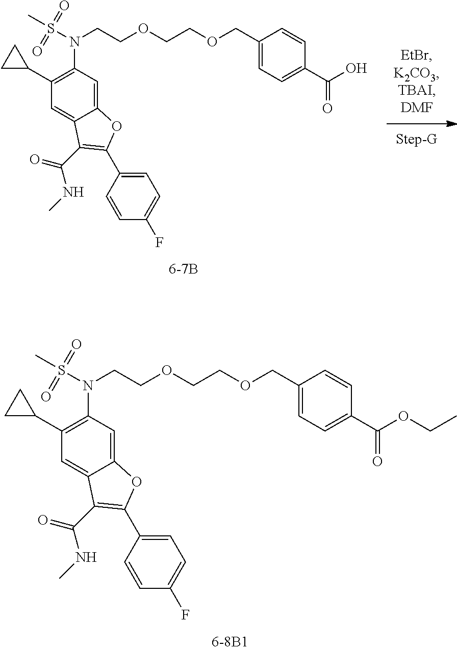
C(COCCOCC1=CC=C(C(=O)OCC)C=C1)N(S(C)(=O)=O)C1=C(C2CC2)C=C2C(=C1)OC(C1=CC=C(F)C=C1)=C2C(=O)NC.C(COCCOCC1=CC=C(C(=O)O)C=C1)N(S(C)(=O)=O)C1=C(C2CC2)C=C2C(=C1)OC(C1=CC=C(F)C=C1)=C2C(=O)NC
